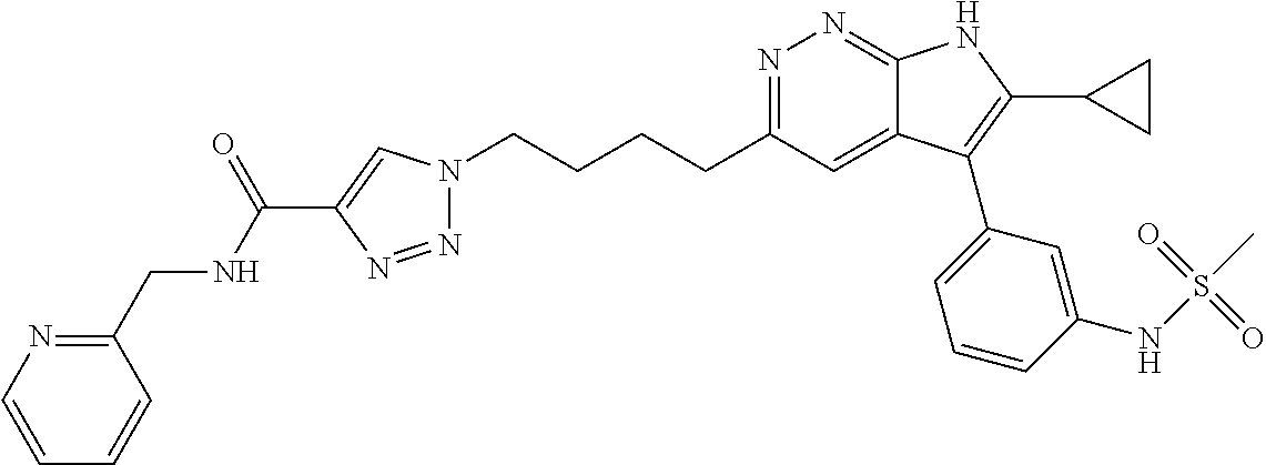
N1=C(CCCCN2N=NC(C(NCC3=NC=CC=C3)=O)=C2)C=C2C(=N1)NC(C1CC1)=C2C1=CC=CC(NS(C)(=O)=O)=C1
